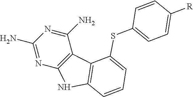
C12=C(C(N)=NC(N)=N1)C1=C(N2)C=CC=C1SC1=CC=C([R])C=C1
